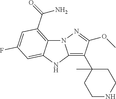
N12C3=C(C(=O)N)C=C(F)C=C3NC1=C(C1(C)CCNCC1)C(OC)=N2
